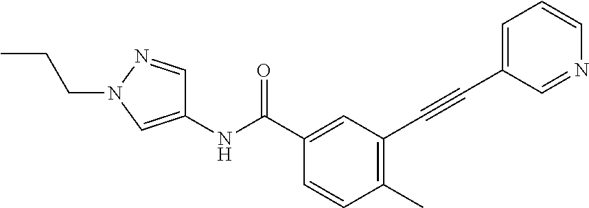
C1(C)=C(C#CC2=CC=CN=C2)C=C(C(NC2=CN(CCC)N=C2)=O)C=C1
